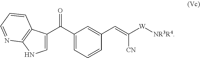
C1=CC=C(C(=O)C2=CNC3=C2C=CC=N3)C=C1C=C([CN])[W][NR3R4]
